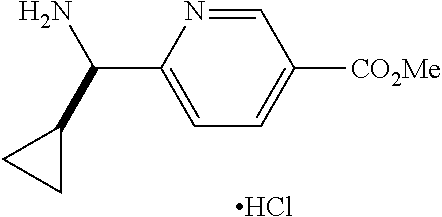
C1=NC(C(N)C2CC2)=CC=C1[CO2Me].Cl
